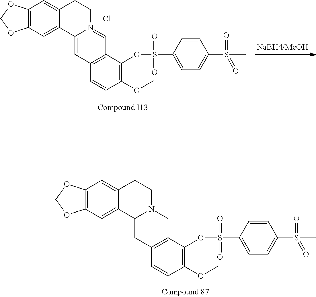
C12=C(C=C3C(=C1)CCN1C3CC3=C(C1)C(OS(C1=CC=C(S(C)(=O)=O)C=C1)(=O)=O)=C(OC)C=C3)OCO2.C12=C(C=C3C(=C1)CC[N+]1=CC4=C(C=C31)C=CC(OC)=C4OS(C1=CC=C(S(C)(=O)=O)C=C1)(=O)=O)OCO2.[Cl-]
